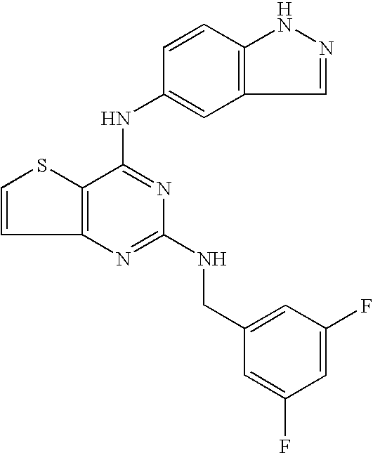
C12=C(C(NC3=CC4=C(C=C3)NN=C4)=NC(NCC3=CC(F)=CC(F)=C3)=N1)SC=C2
